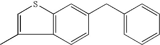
C12=C(SC=C1C)C=C(CC1=CC=CC=C1)C=C2
